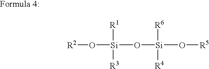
[R2]O[Si](O[Si](O[R5])([R6])[R4])([R1])[R3]
